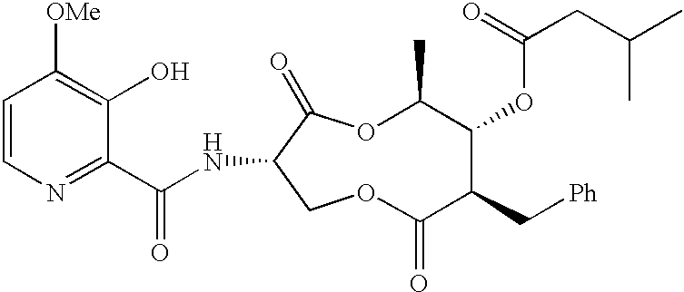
C1=CN=C(C(NC2C(=O)OC(C)C(OC(CC(C)C)=O)C(C[Ph])C(=O)OC2)=O)C(O)=C1[OMe]
